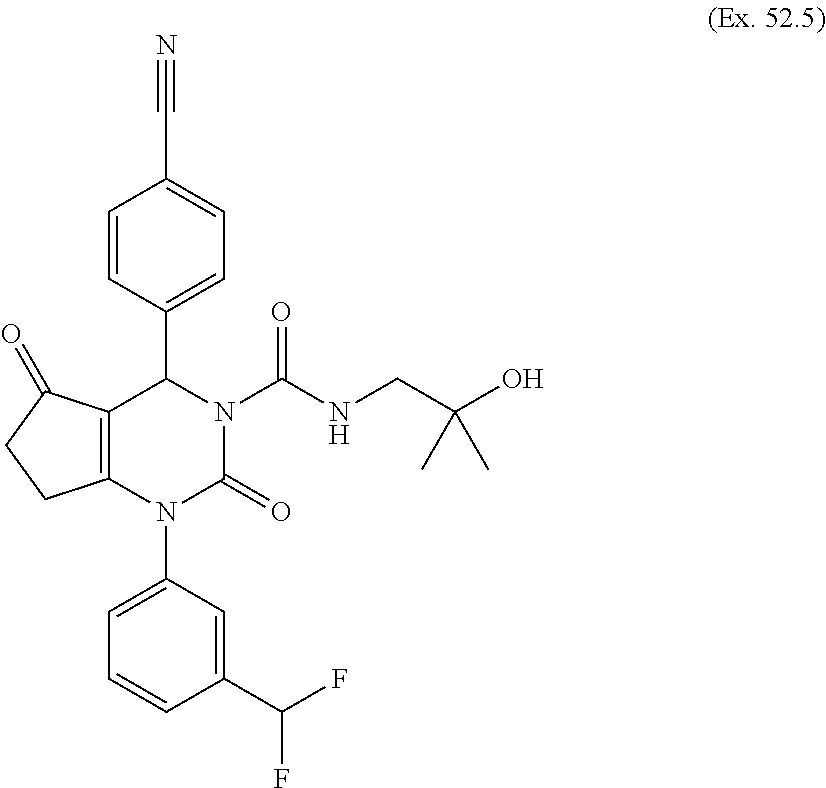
C12=C(N(C3=CC=CC(C(F)F)=C3)C(=O)N(C(NCC(O)(C)C)=O)C1C1=CC=C(C#N)C=C1)CCC2=O
